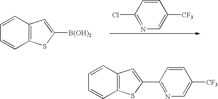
C1=CC(Cl)=NC=C1[CF3].C12=C(C=CC=C1)C=C([B(OH)2])S2.C12=C(C=CC=C1)C=C(C1=NC=C([CF3])C=C1)S2
